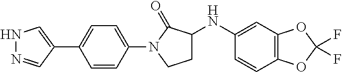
N1N=CC(C2=CC=C(N3CCC(NC4=CC5=C(C=C4)OC(F)(F)O5)C3=O)C=C2)=C1
